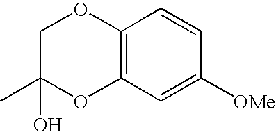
C12=C(C=C([OMe])C=C1)OC(C)(O)CO2
